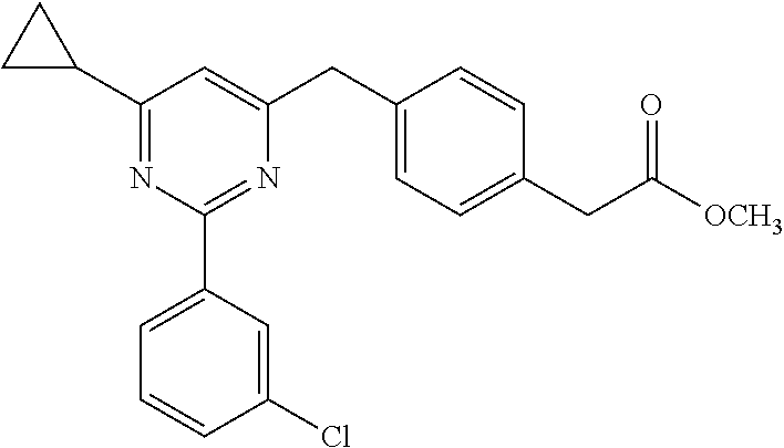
C1=C(C2=NC(CC3=CC=C(CC([OCH3])=O)C=C3)=CC(C3CC3)=N2)C=C(Cl)C=C1
